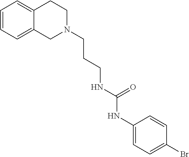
C1=CC=C2C(=C1)CCN(CCCNC(NC1=CC=C(Br)C=C1)=O)C2
